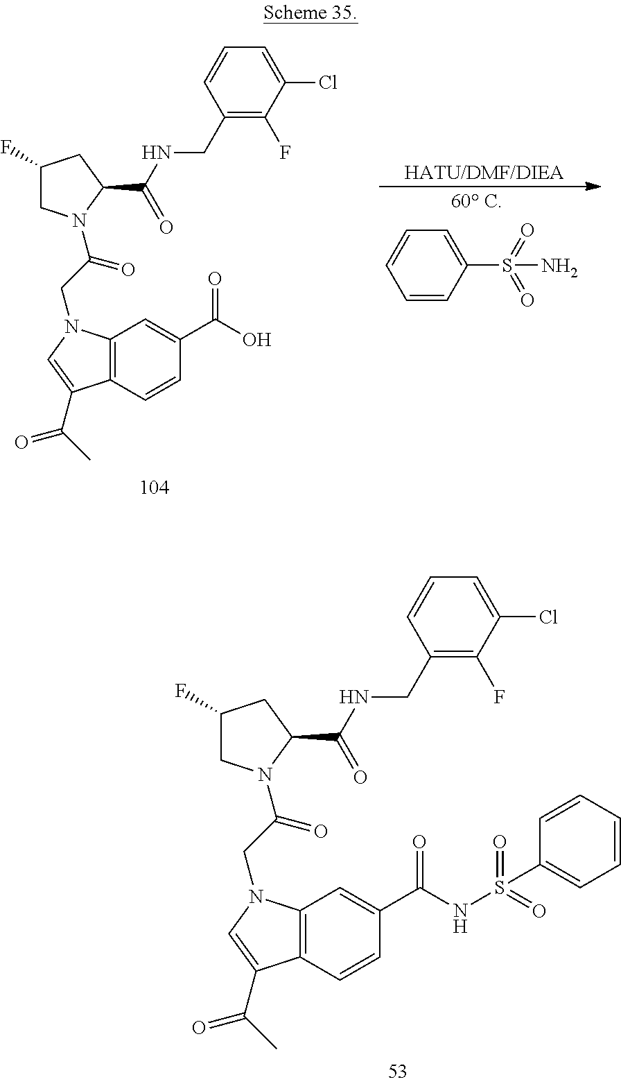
C1=CC(S(=O)(=O)N)=CC=C1.C1(CNC(C2CC(F)CN2C(CN2C3=C(C=CC(C(O)=O)=C3)C(C(C)=O)=C2)=O)=O)=C(F)C(Cl)=CC=C1.C1(CNC(C2CC(F)CN2C(CN2C3=C(C=CC(C(NS(C4=CC=CC=C4)(=O)=O)=O)=C3)C(C(C)=O)=C2)=O)=O)=C(F)C(Cl)=CC=C1
